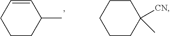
C1=CCCCC1C.C1CCCCC1([CN])C
